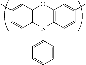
C1(C)=CC2=C(C=C1)N(C1=CC=CC=C1)C1=C(O2)C=C(C)C=C1
